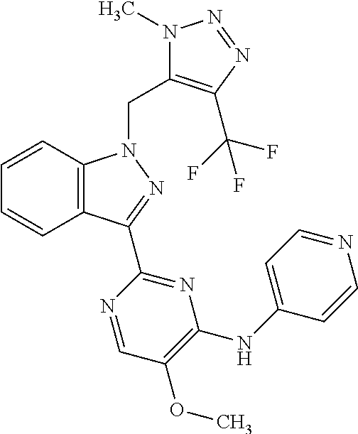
C12=C(C=CC=C1)N(CC1=C(C(F)(F)F)N=NN1C)N=C2C1=NC(NC2=CC=NC=C2)=C(OC)C=N1
